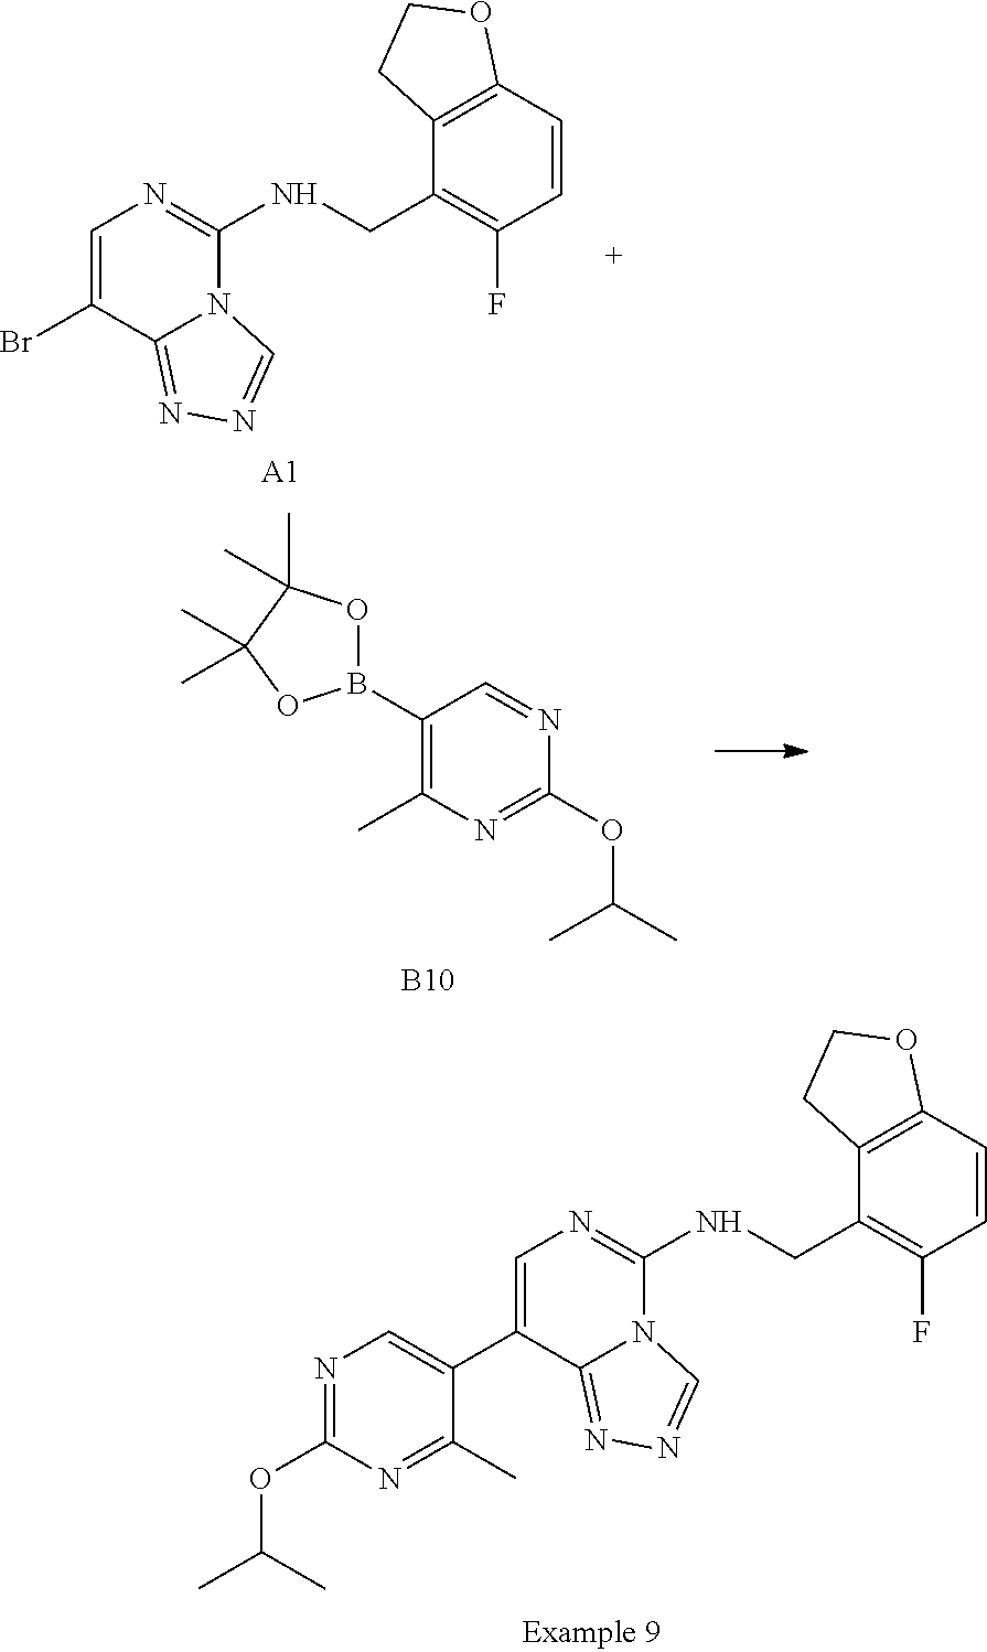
C1=C(C2=CN=C(OC(C)C)N=C2C)C2=NN=CN2C(NCC2=C(F)C=CC3=C2CCO3)=N1.C1=C(Br)C2=NN=CN2C(NCC2=C(F)C=CC3=C2CCO3)=N1.[A1].B1(C2=C(C)N=C(OC(C)C)N=C2)OC(C)(C)C(C)(C)O1.[B10]
